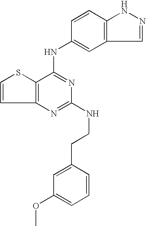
C12=C(C(NC3=CC4=C(C=C3)NN=C4)=NC(NCCC3=CC(OC)=CC=C3)=N1)SC=C2
